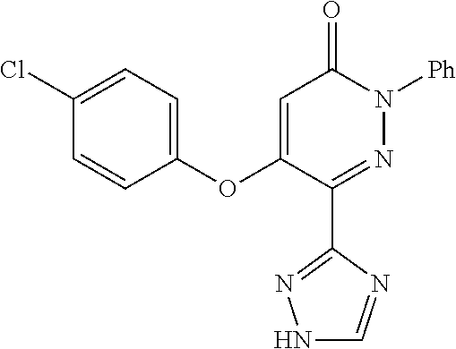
C1=C(OC2=CC=C(Cl)C=C2)C(C2=NNC=N2)=NN([Ph])C1=O
